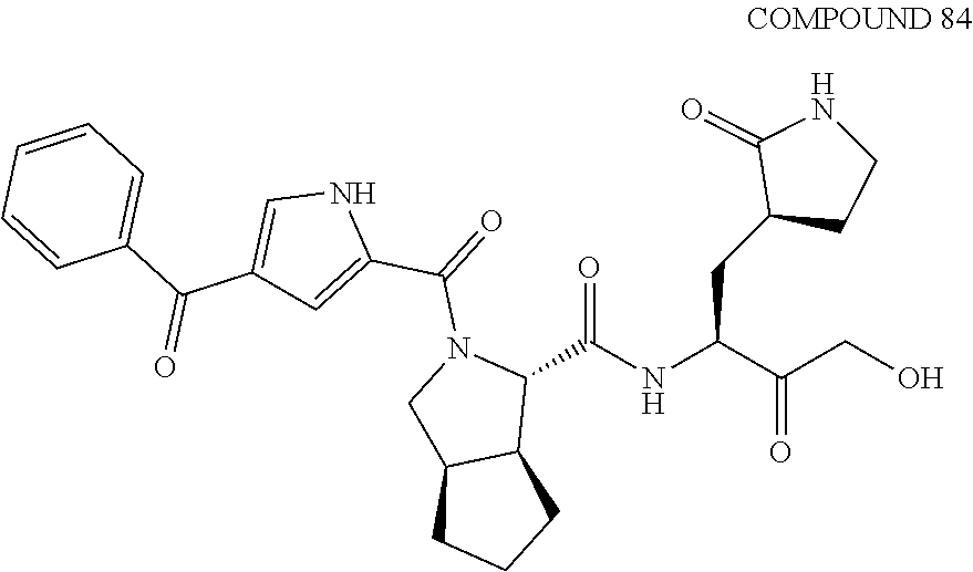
OCC(C(NC(C1N(C(=O)C2=CC(C(C3=CC=CC=C3)=O)=CN2)CC2C1CCC2)=O)CC1CCNC1=O)=O
